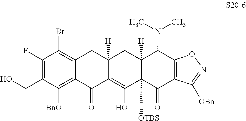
C1(F)=C(CO)C([BnO])=C2C(=C1Br)CC1([H])C(=C(O)C3([OTBS])C([H])(C1)C(N(C)C)C1=C(C3=O)C([OBn])=NO1)C2=O
